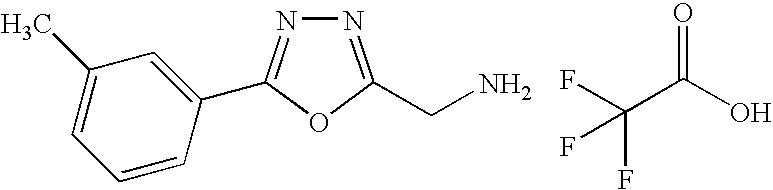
C(C1=NN=C(C2=CC(C)=CC=C2)O1)N.FC(C(O)=O)(F)F
